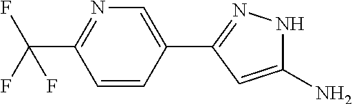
C1(N)=CC(C2=CN=C(C(F)(F)F)C=C2)=NN1
